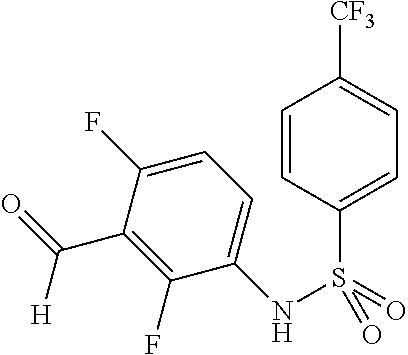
C1=C(F)C(C(=O)[H])=C(F)C(NS(=O)(C2=CC=C([CF3])C=C2)=O)=C1
